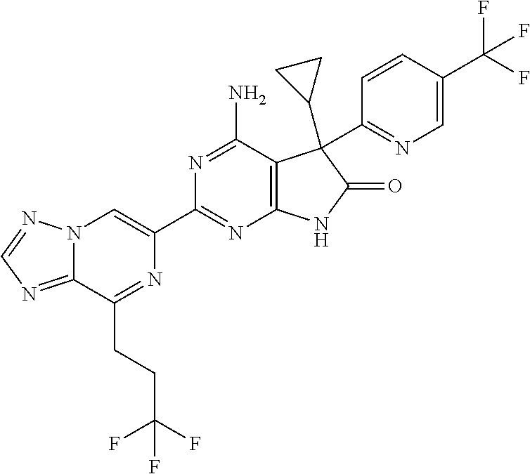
C12=NC=NN1C=C(C1=NC3=C(C(N)=N1)C(C1CC1)(C1=NC=C(C(F)(F)F)C=C1)C(=O)N3)N=C2CCC(F)(F)F
